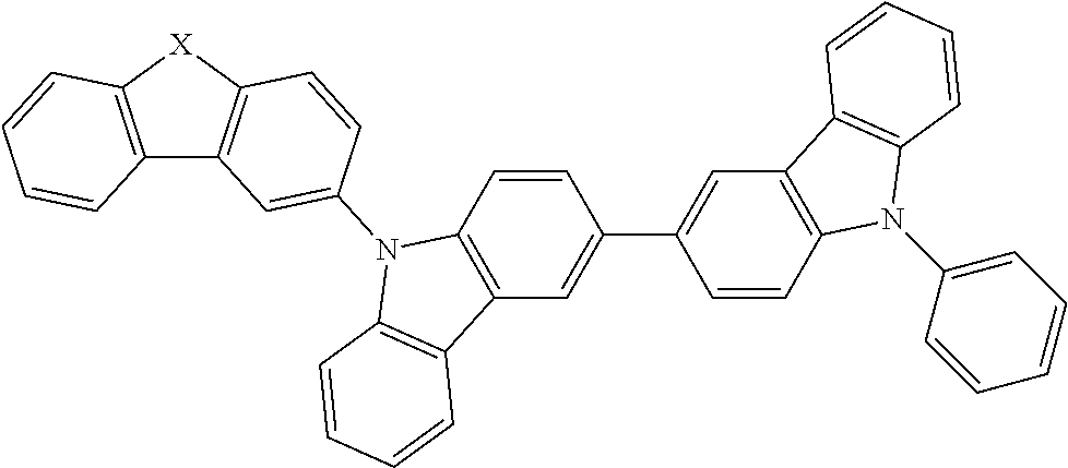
C12=C([X]C3=C1C=C(N1C4=C(C=C(C5=CC6=C(C=C5)N(C5=CC=CC=C5)C5=C6C=CC=C5)C=C4)C4=C1C=CC=C4)C=C3)C=CC=C2
